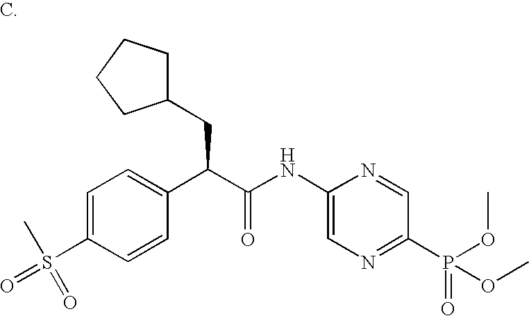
C1=C(S(C)(=O)=O)C=CC(C(C(NC2=CN=C(P(OC)(=O)OC)C=N2)=O)CC2CCCC2)=C1
